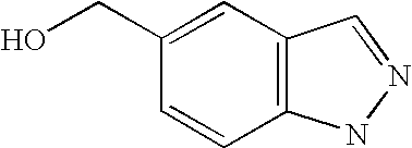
C1(CO)=CC2=C(C=C1)NN=C2
